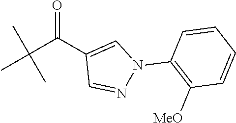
C(C(C1=CN(C2=C([MeO])C=CC=C2)N=C1)=O)(C)(C)C
